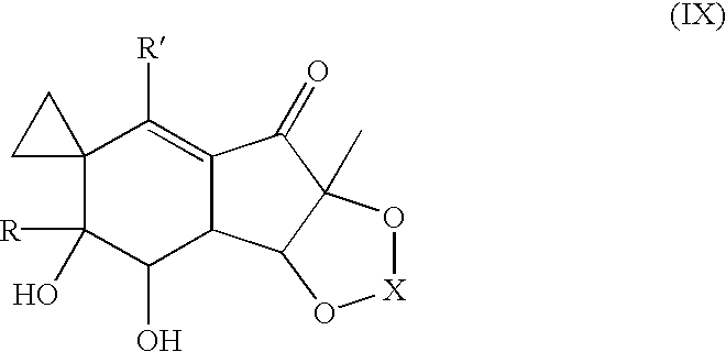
C12(C([R])(O)C(O)C3C(=C1[R])C(=O)C1(C)C3O[X]O1)CC2
